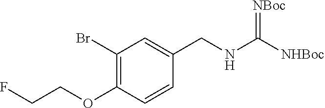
C1(Br)=C(OCCF)C=CC(CNC(=[NBoc])[NHBoc])=C1
